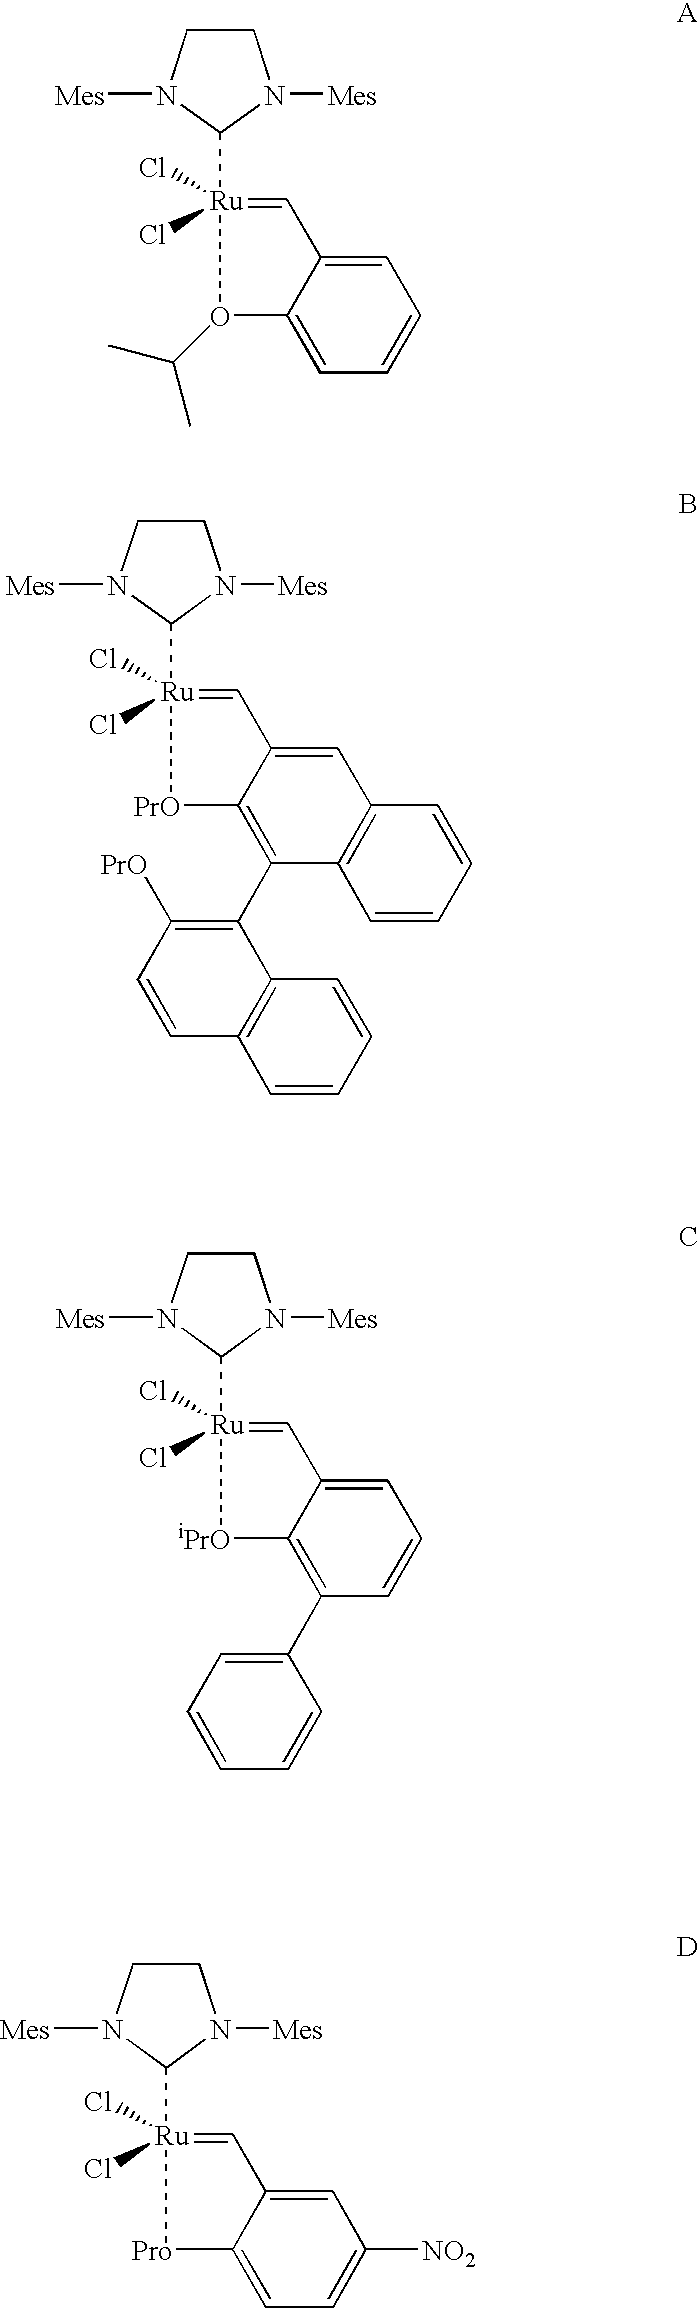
C1CN([Mes])C([Ru]2(Cl)(Cl)=CC3=CC=CC=C3O2C(C)C)N1[Mes].C1CN([Mes])C([Ru]2(Cl)(Cl)=CC3=CC4=C(C(C5=C([PrO])C=CC6=C5C=CC=C6)=C3[PrO]2)C=CC=C4)N1[Mes].C1CN([Mes])C([Ru]2(Cl)(Cl)=CC3=CC=CC(C4=CC=CC=C4)=C3[iPrO]2)N1[Mes].C1CN([Mes])C([Ru]2(Cl)(Cl)=CC3=CC([NO2])=CC=C3[Pro]2)N1[Mes]
